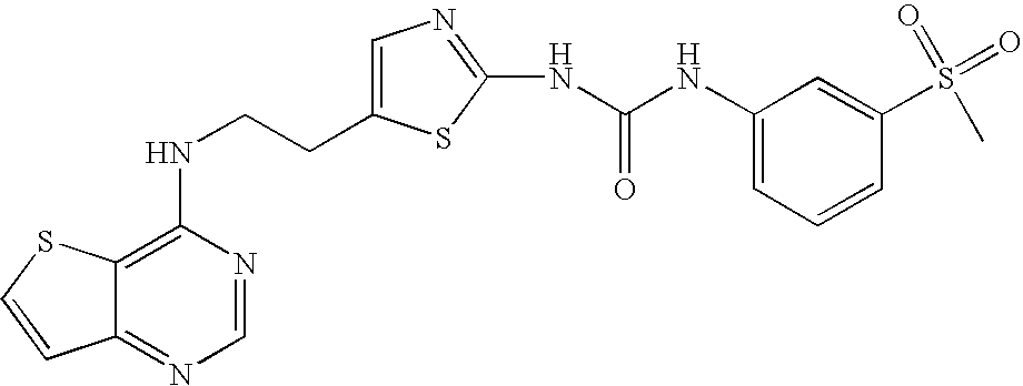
C(CNC1=C2C(=NC=N1)C=CS2)C1=CN=C(NC(=O)NC2=CC=CC(S(=O)(C)=O)=C2)S1
